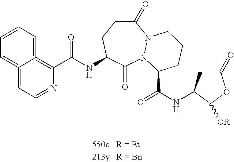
C1(=O)CCC(NC(C2=C3=CC=CC=C3=CC=N2)=O)C(=O)N2N1CCCC2C(NC1CC(=O)OC1[OR])=O
